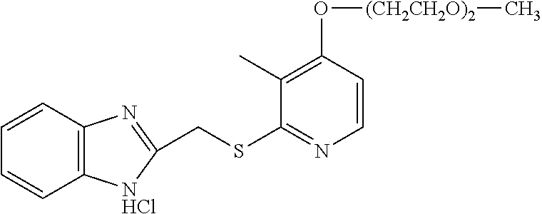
C12=C(C=CC=C1)N=C(CSC1=NC=CC(O[(CH2CH2O)2]C)=C1C)[NHCl]2
